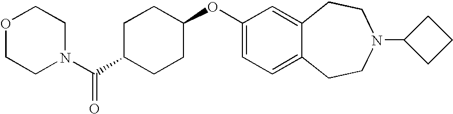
C1(OC2CCC(C(N3CCOCC3)=O)CC2)=CC=C2C(=C1)CCN(C1CCC1)CC2
